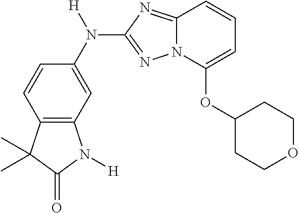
C12=C(C=C(N([H])C3=NN4C(=N3)C=CC=C4OC3CCOCC3)C=C1)N([H])C(=O)C2(C)C
